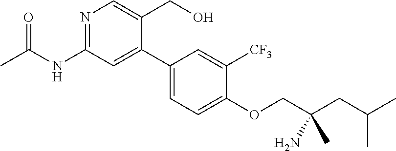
C1(C2=CC=C(OCC(CC(C)C)(N)C)C([CF3])=C2)=CC(NC(C)=O)=NC=C1CO
